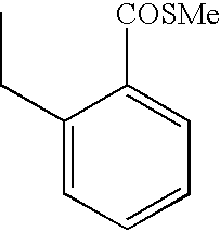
C1([COSMe])=CC=CC=C1CC
